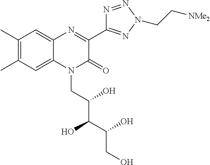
C1(C)=C(C)C=C2C(=C1)N=C(C1=NN(CC[NMe2])N=N1)C(=O)N2CC(C(C(CO)O)O)O
